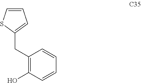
C1(CC2=C(O)C=CC=C2)=CC=CS1
